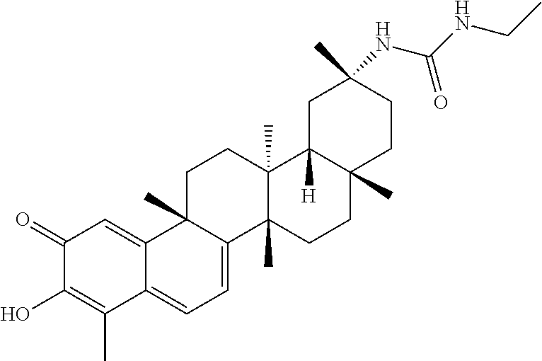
C1(=O)C(O)=C(C)C2=CC=C3C(C)(C2=C1)CCC1(C)C3(C)CCC2(C)C1([H])CC(C)(NC(NCC)=O)CC2
